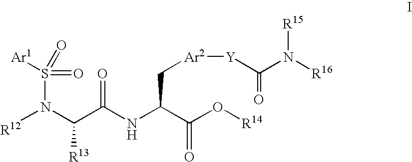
[R12]N(C(C(NC(C(O[R14])=O)C[Ar2][Y]C(N([R16])[R15])=O)=O)[R13])S(=O)([Ar1])=O
